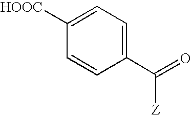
[HOOC]C1=CC=C(C(=O)[Z])C=C1
